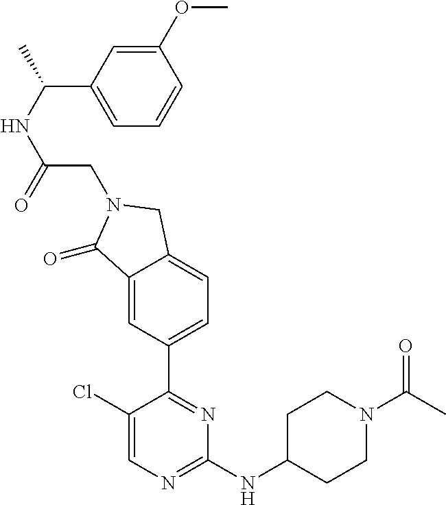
C1(Cl)=CN=C(NC2CCN(C(C)=O)CC2)N=C1C1=CC=C2C(=C1)C(=O)N(CC(NC(C)C1=CC=CC(OC)=C1)=O)C2
